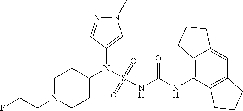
C1(N(S(NC(NC2=C3C(=CC4=C2CCC4)CCC3)=O)(=O)=O)C2CCN(CC(F)F)CC2)=CN(C)N=C1
